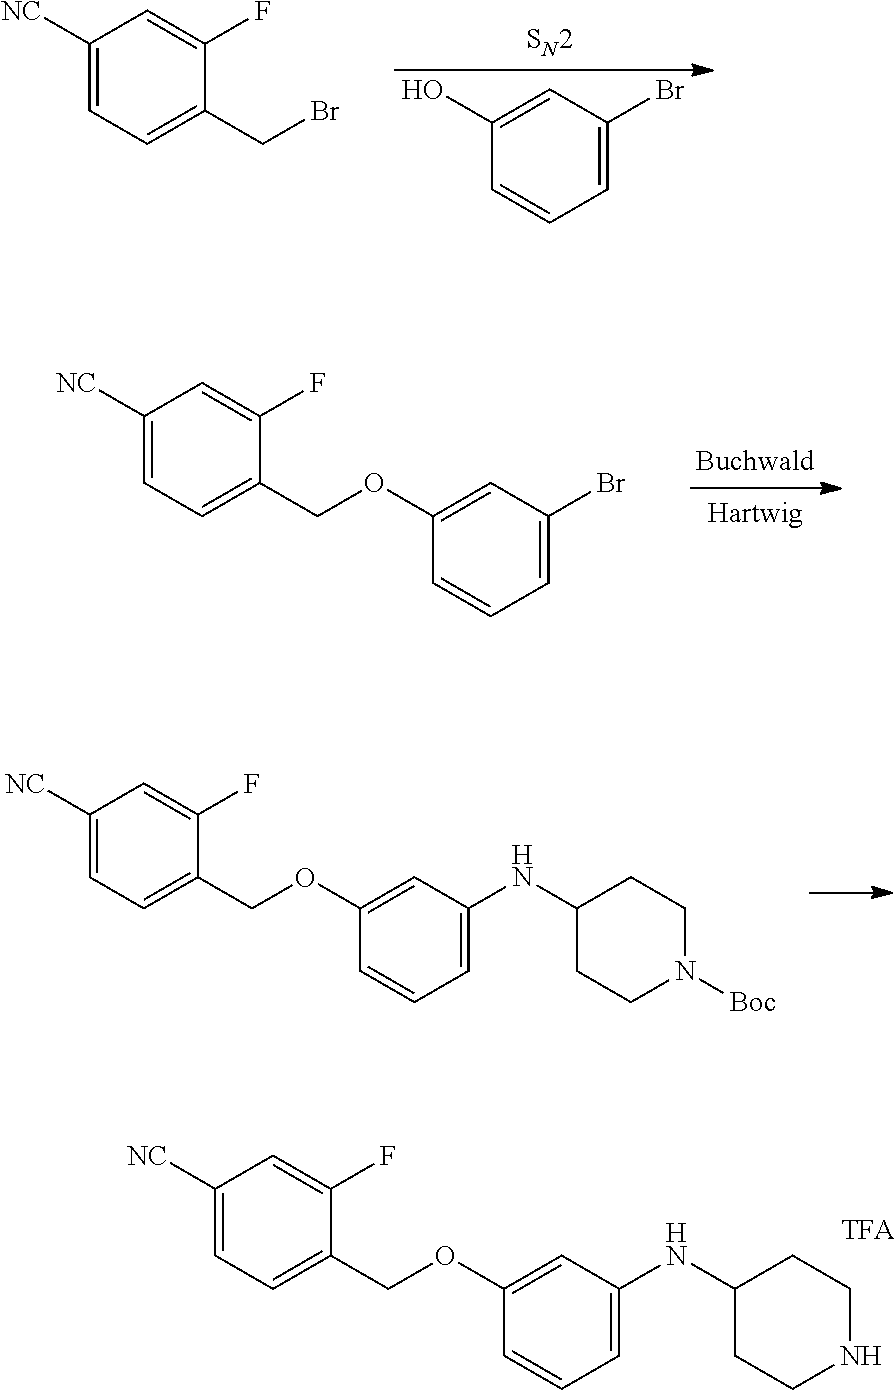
C1=C(F)C(CBr)=CC=C1[NC].OC1=CC(Br)=CC=C1.C1=C(F)C(COC2=CC(Br)=CC=C2)=CC=C1[NC].C1=C(F)C(COC2=CC(NC3CCN([Boc])CC3)=CC=C2)=CC=C1[NC].C1=C(F)C(COC2=CC(NC3CCNCC3)=CC=C2)=CC=C1[NC].[TFA]
